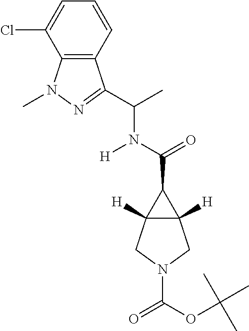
C12([H])C([H])(C1C(=O)N([H])C(C)C1=NN(C)C3=C1C=CC=C3Cl)CN(C(OC(C)(C)C)=O)C2
